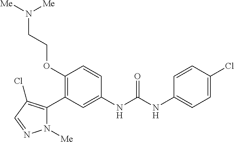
C1(OCCN([Me])[Me])=C(C2=C(Cl)C=NN2[Me])C=C(NC(=O)NC2=CC=C(Cl)C=C2)C=C1
